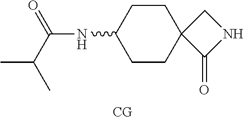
C1CC(NC(=O)C(C)C)CCC12C(=O)NC2.[CG]
